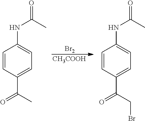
[Br2].[CH3COOH].C1=CC(C(=O)C)=CC=C1NC(C)=O.C1=CC(C(=O)CBr)=CC=C1NC(C)=O
